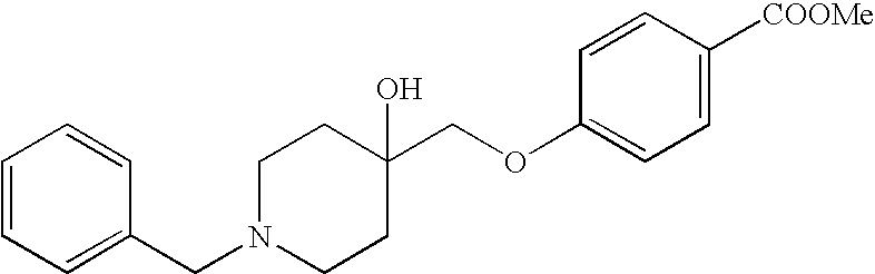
C(C1(O)CCN(CC2=CC=CC=C2)CC1)OC1=CC=C([COOMe])C=C1
